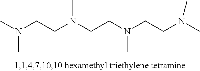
CN(CCN(CCN(CCN(C)C)C)C)C
